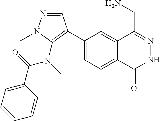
C1(C2=C(N(C)C(=O)C3=CC=CC=C3)N(C)N=C2)=CC=C2C(=C1)C(CN)=NNC2=O
